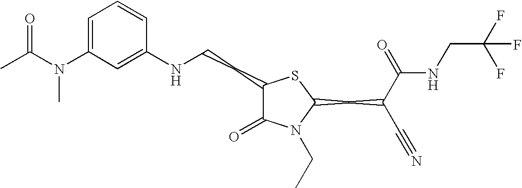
C1=C(N(C(C)=O)C)C=C(NCCC2C(=O)N(CC)C(CC(C#N)C(=O)NCC(F)(F)F)S2)C=C1
